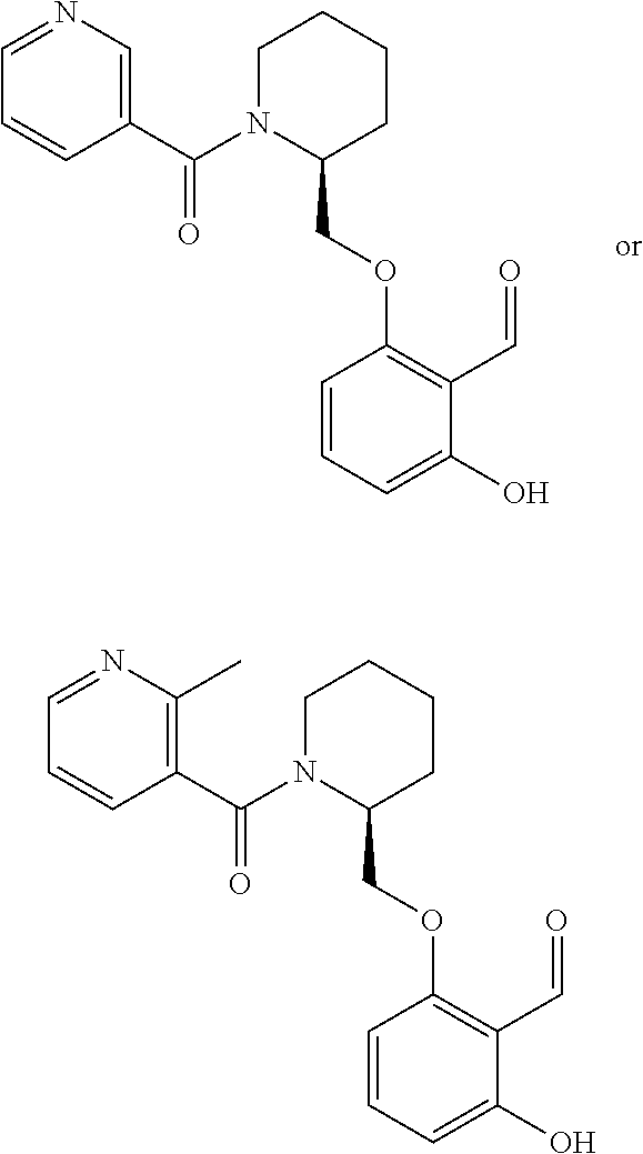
C1(C(N2C(COC3=C(C=O)C(O)=CC=C3)CCCC2)=O)=CN=CC=C1.C1(C(N2C(COC3=C(C=O)C(O)=CC=C3)CCCC2)=O)=C(C)N=CC=C1
